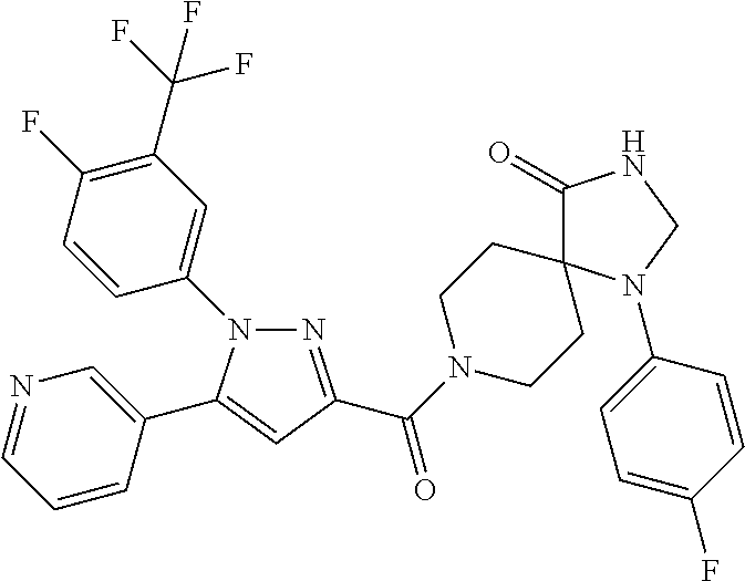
N1(C2=CC(C(F)(F)F)=C(F)C=C2)N=C(C(N2CCC3(CC2)C(=O)NCN3C2=CC=C(F)C=C2)=O)C=C1C1=CN=CC=C1
